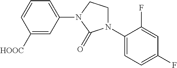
C1([HOOC])=CC(N2CCN(C3=CC=C(F)C=C3F)C2=O)=CC=C1
